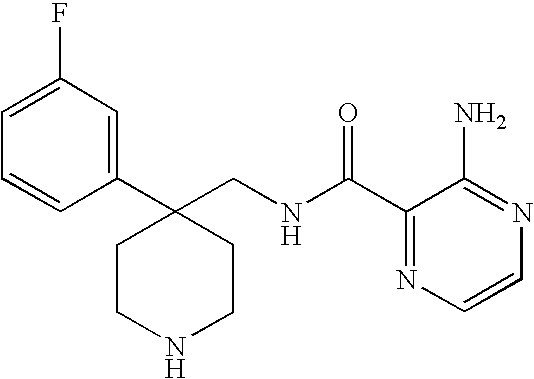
C1CC(C2=CC(F)=CC=C2)(CNC(C2=NC=CN=C2N)=O)CCN1
